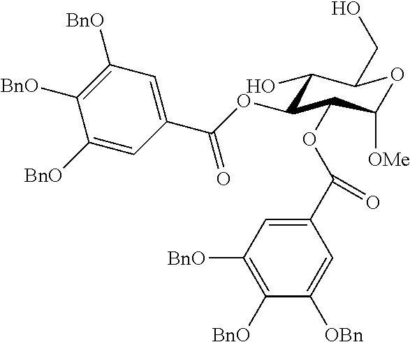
C1(O)C(OC(C2=CC([BnO])=C([BnO])C([BnO])=C2)=O)C(OC(C2=CC([BnO])=C([BnO])C([OBn])=C2)=O)C([OMe])OC1CO
